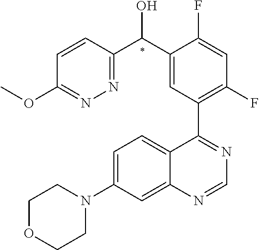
C12=CC(N3CCOCC3)=CC=C1C(C1=C(F)C=C(F)C(C(C3=NN=C(OC)C=C3)O)=C1)=NC=N2
